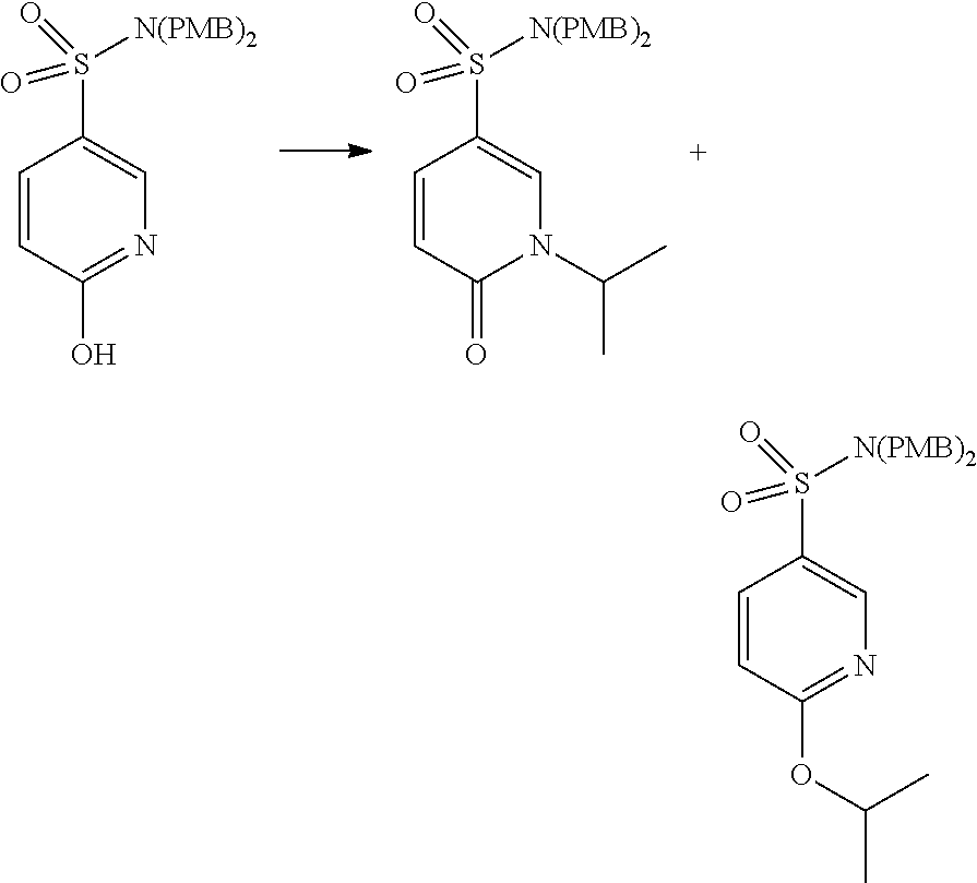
C1=CC(O)=NC=C1S(=O)(=O)[N(PMB)2].C1=CC(=O)N(C(C)C)C=C1S(=O)(=O)[N(PMB)2].C1=CC(OC(C)C)=NC=C1S(=O)(=O)[N(PMB)2]
